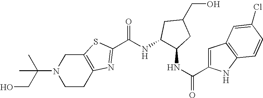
N1(C(CO)(C)C)CCC2=C(C1)SC(C(NC1C(NC(=O)C3=CC4=C(N3)C=CC(Cl)=C4)CC(CO)C1)=O)=N2
